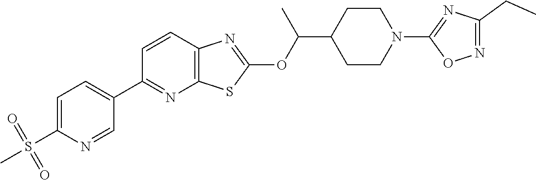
C1=CC2=C(N=C1C1=CC=C(S(C)(=O)=O)N=C1)SC(OC(C1CCN(C3=NC(CC)=NO3)CC1)C)=N2
